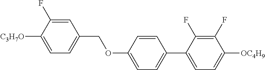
C1=C(F)C([C3H7O])=CC=C1COC1=CC=C(C2=CC=C([OC4H9])C(F)=C2F)C=C1
